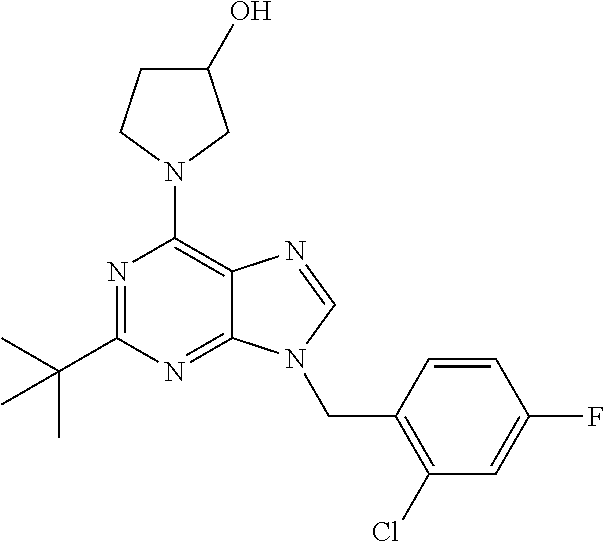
N1=C(C(C)(C)C)N=C2C(=C1N1CC(O)CC1)N=CN2CC1=C(Cl)C=C(F)C=C1
